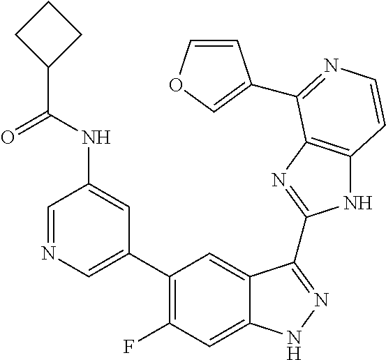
C1=C(C2=C(F)C=C3C(=C2)C(C2=NC4=C(N2)C=CN=C4C2=COC=C2)=NN3)C=C(NC(C2CCC2)=O)C=N1
